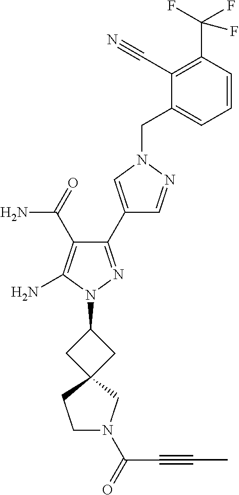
C1(C(N)=O)=C(N)N(C2CC3(C2)CCN(C(=O)C#CC)C3)N=C1C1=CN(CC2=CC=CC(C(F)(F)F)=C2C#N)N=C1
